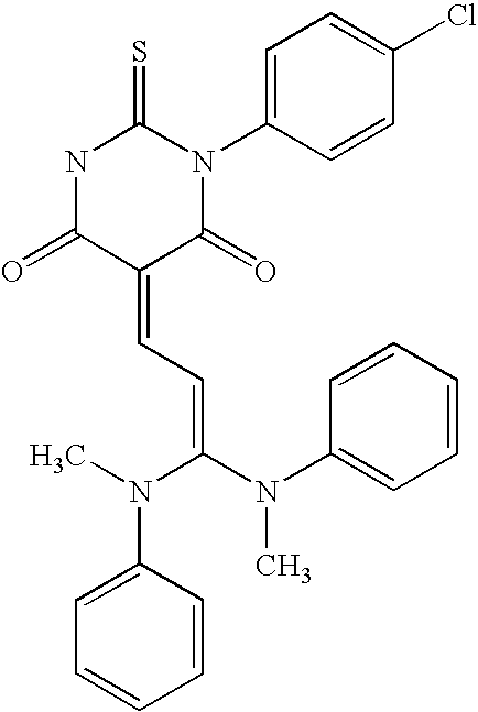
N1C(=O)C(=CC=C(N(C2=CC=CC=C2)C)N(C)C2=CC=CC=C2)C(=O)N(C2=CC=C(Cl)C=C2)C1=S
